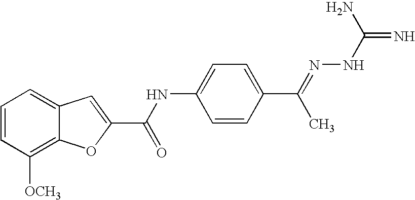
N(C1=CC=C(C(C)=NNC(=N)N)C=C1)C(C1=CC2=CC=CC([OCH3])=C2O1)=O
